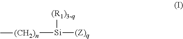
[(R1)3-q][Si]([(Z)q])[(CH2)n]C
